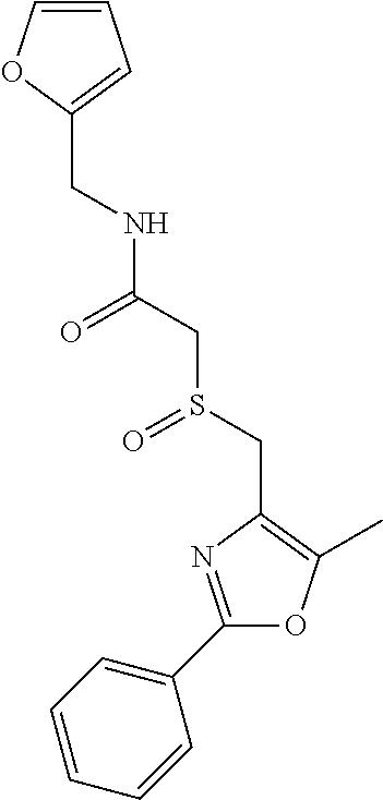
C(C1=CC=CO1)NC(CS(CC1=C(C)OC(C2=CC=CC=C2)=N1)=O)=O
